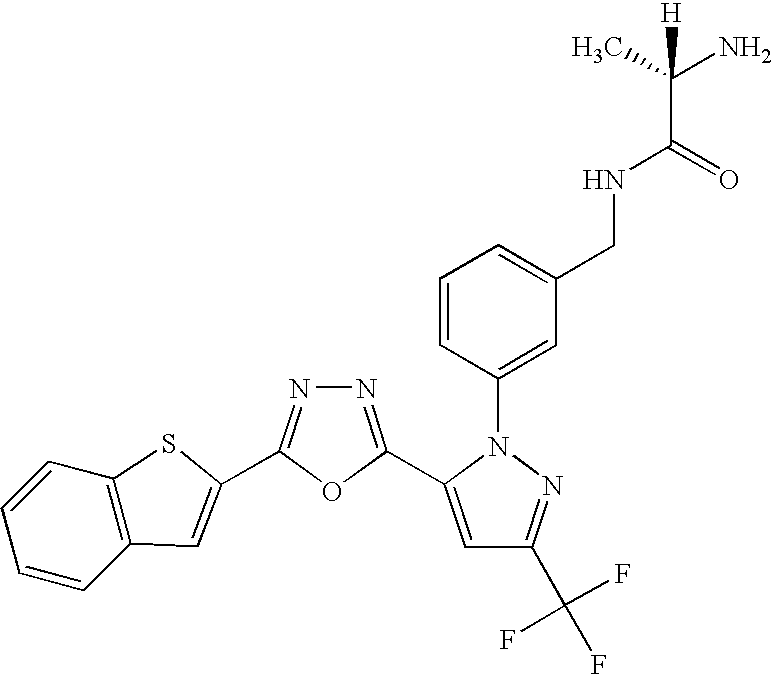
N1=C(C2=CC(C(F)(F)F)=NN2C2=CC(CNC(C(C)(N)[H])=O)=CC=C2)OC(C2=CC3=C(C=CC=C3)S2)=N1
